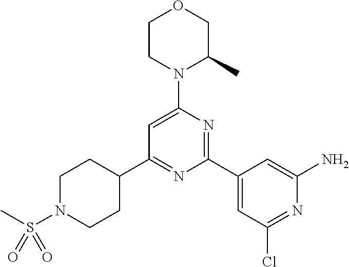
C1(C2=NC(C3=CC(Cl)=NC(N)=C3)=NC(N3C(C)COCC3)=C2)CCN(S(C)(=O)=O)CC1
